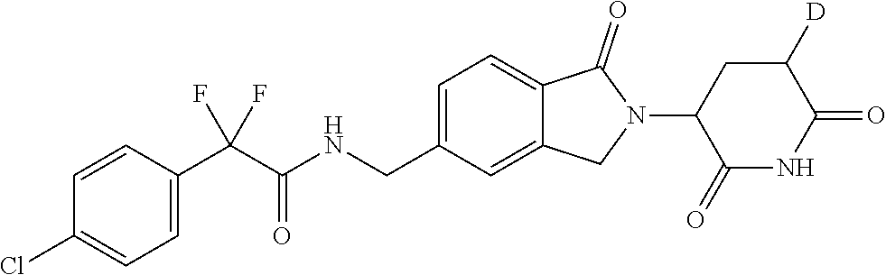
C1=CC(C(C(NCC2=CC=C3C(=C2)CN(C2C(=O)NC(=O)C([D])C2)C3=O)=O)(F)F)=CC=C1Cl
